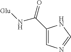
C1(C(N[Glu])=O)=CN=CN1
